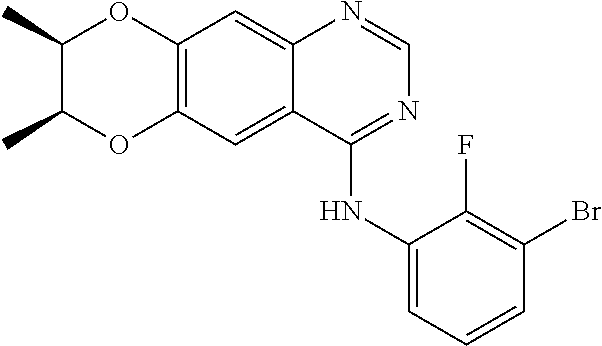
C12=C(C=C3C(=C1)N=CN=C3NC1=CC=CC(Br)=C1F)OC(C)C(C)O2
